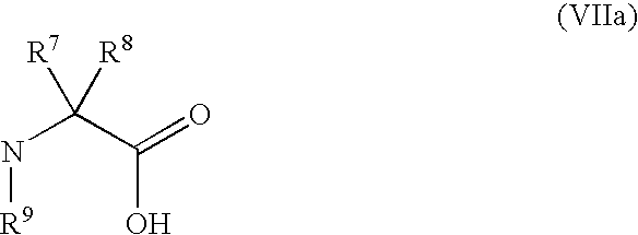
N(C(C(=O)O)([R7])[R8])[R9]
